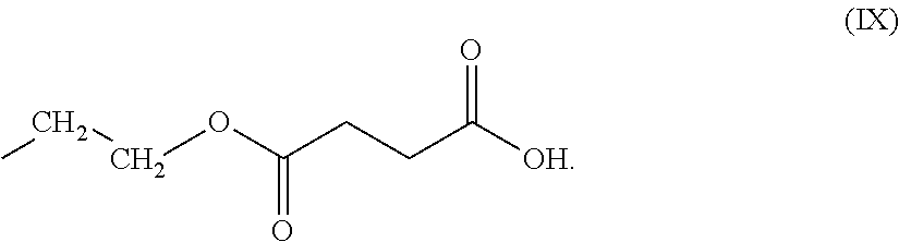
O(CCC)C(CCC([OH])=O)=O
